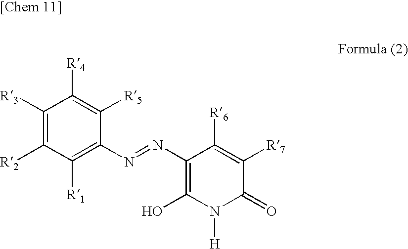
C1([R3])=C([R2])C([R1])=C(N=NC2=C(O)N([H])C(=O)C([R7])=C2[R6])C([R5])=C1[R4]
